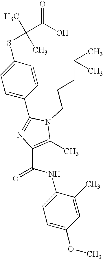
C1(C2=NC(C(NC3=CC=C(OC)C=C3C)=O)=C(C)N2CCCC(C)C)=CC=C(SC(C)(C)C(O)=O)C=C1
